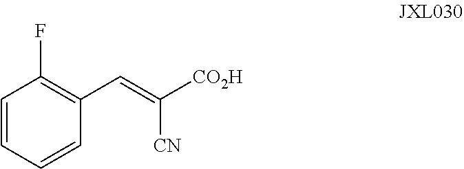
C1=CC=CC(C=C([CN])[CO2H])=C1F
